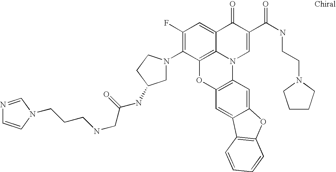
C12=C3C(=CC(F)=C1N1CC(NC(CNCCCN4C=CN=C4)=O)CC1)C(=O)C(C(=O)NCCN1CCCC1)=CN3C1=C(O2)C=C2C(=C1)OC1=C2C=CC=C1
